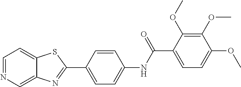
C1=CC(NC(C2=CC=C(OC)C(OC)=C2OC)=O)=CC=C1C1=NC2=CN=CC=C2S1
